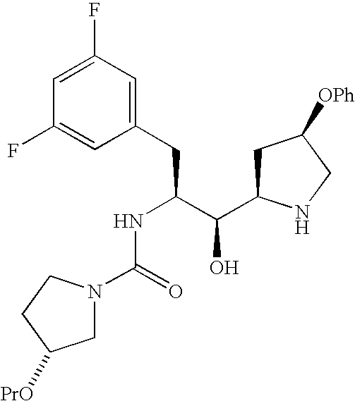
C1(F)=CC(F)=CC(CC(C(C2CC([OPh])CN2)O)NC(=O)N2CC([PrO])CC2)=C1
